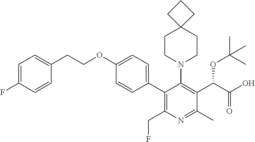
C1=C(F)C=CC(CCOC2=CC=C(C3=C(CF)N=C(C)C(C(C(O)=O)OC(C)(C)C)=C3N3CCC4(CC3)CCC4)C=C2)=C1
